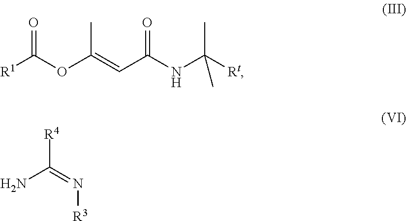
[R1]C(OC(=CC(NC([Rt])(C)C)=O)C)=O.NC(=N[R3])[R4]
